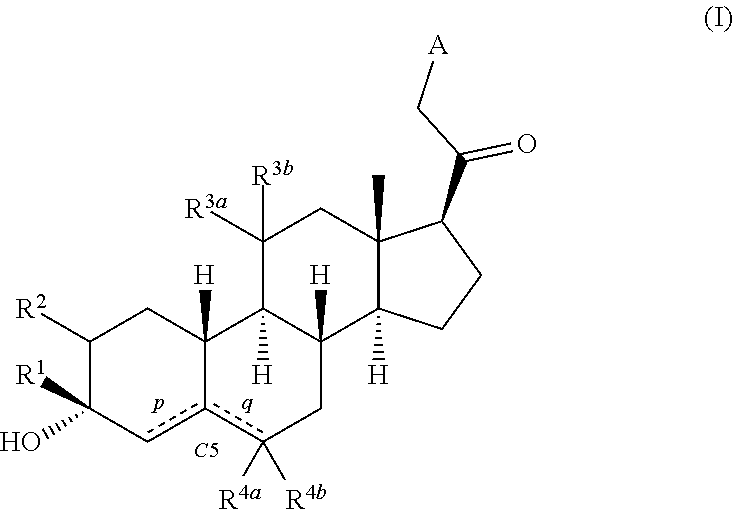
C1([R2])C([R1])(O)cc2c([R4a])([R4b])CC3([H])C([H])(C2([H])C1)C([R3a])([R3b])CC1(C)C3([H])CCC1C(C[A])=O.[C5]
